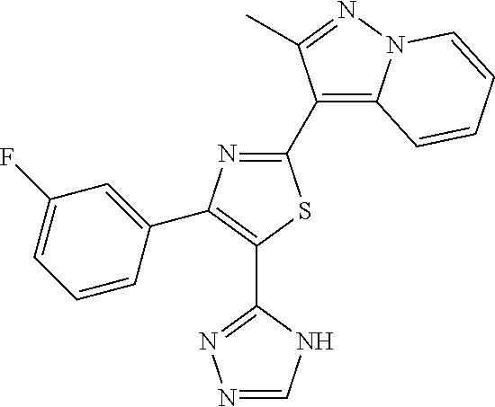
C1(C2=C3N(N=C2C)C=CC=C3)=NC(C2=CC(F)=CC=C2)=C(C2=NN=CN2)S1
